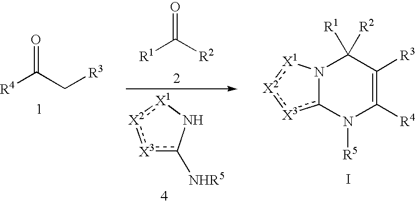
N12c([X3]:[X2]:[X1]1)N([R5])C([R4])=C([R3])C2([R1])[R2].I.[R4]C(C[R3])=O.[X3]1c([NHR5])N[X1]:[X2]:1.[R1]C([R2])=O
